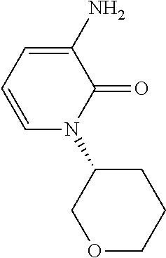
C1(N)=CC=CN(C2COCCC2)C1=O
